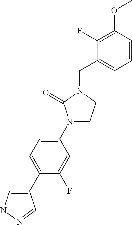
C1(C2=CC=C(N3CCN(CC4=CC=CC(OC)=C4F)C3=O)C=C2F)=CNN=C1
